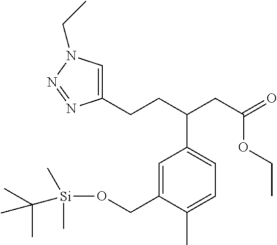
C1(CCC(CC(=O)OCC)C2=CC=C(C)C(CO[Si](C)(C)C(C)(C)C)=C2)=CN(CC)N=N1
